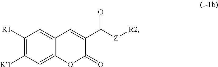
C1([R1])=C([R1])C=C2C(=C1)C=C(C([Z][R2])=O)C(=O)O2
